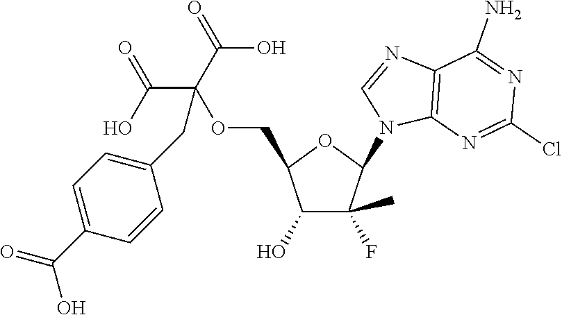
C1(O)C(F)(C)C(N2C3=C(C(N)=NC(Cl)=N3)N=C2)OC1COC(C(O)=O)(C(O)=O)CC1=CC=C(C(O)=O)C=C1
